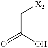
C(C(O)=O)[X2]
